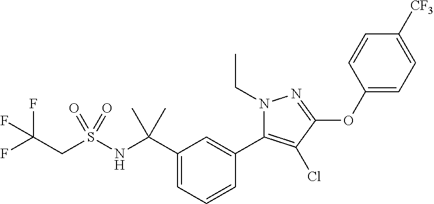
C1=CC=C(C(NS(=O)(CC(F)(F)F)=O)(C)C)C=C1C1=C(Cl)C(OC2=CC=C([CF3])C=C2)=NN1CC
